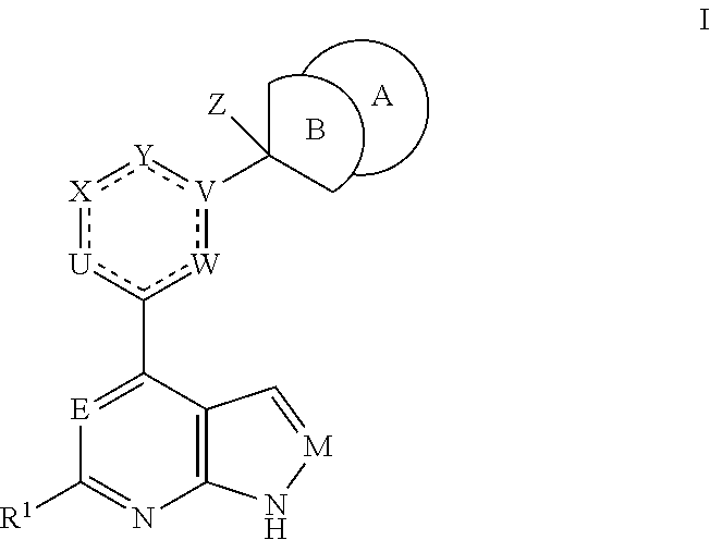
[E]1=C(c2[W]:[V](C(C)(C)[Z]):[Y]:[X]:[U]2)C2=C(N=C1[R1])N[M]=C2.B.[A]
